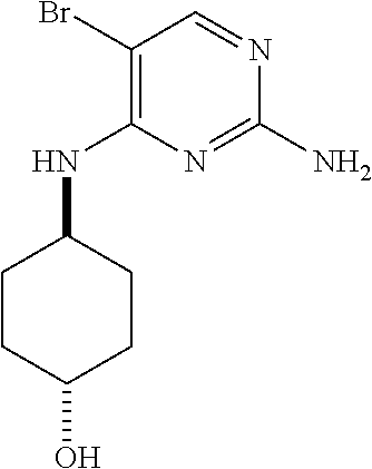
C1(Br)=C(NC2CCC(O)CC2)N=C(N)N=C1
